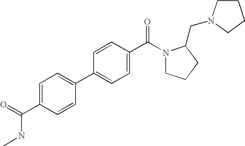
C1=C(C(=O)NC)C=CC(C2=CC=C(C(N3CCCC3CN3CCCC3)=O)C=C2)=C1
